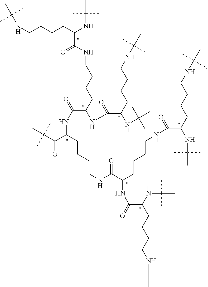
O=C(C(CCCCNC(=O)C(CCCCNC(C)(C)C)NC(C)(C)C)NC(=O)C(NC(C)(C)C)CCCCNC(C)(C)C)NCCCCC(NC(=O)C(NC(=O)C(CCCCNC(C)(C)C)NC(C)(C)C)CCCCNC(C(CCCCNC(C)(C)C)NC(C)(C)C)=O)C(C(C)(C)C)=O
